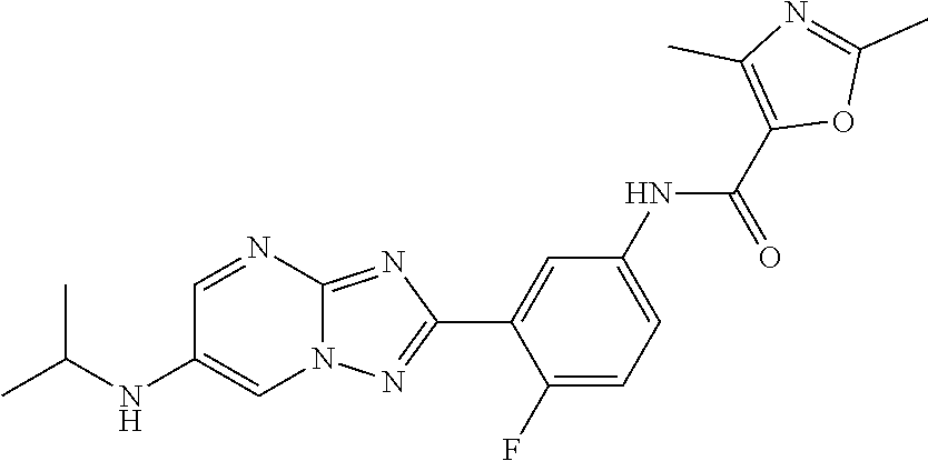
C1(F)=CC=C(NC(C2=C(C)N=C(C)O2)=O)C=C1C1=NN2C(=N1)N=CC(NC(C)C)=C2
